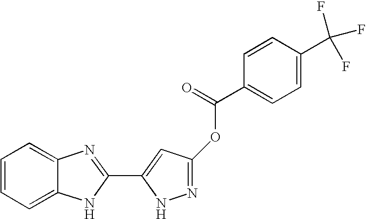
C1=CC=C2C(=C1)N=C(C1=CC(OC(=O)C3=CC=C(C(F)(F)F)C=C3)=NN1)N2
